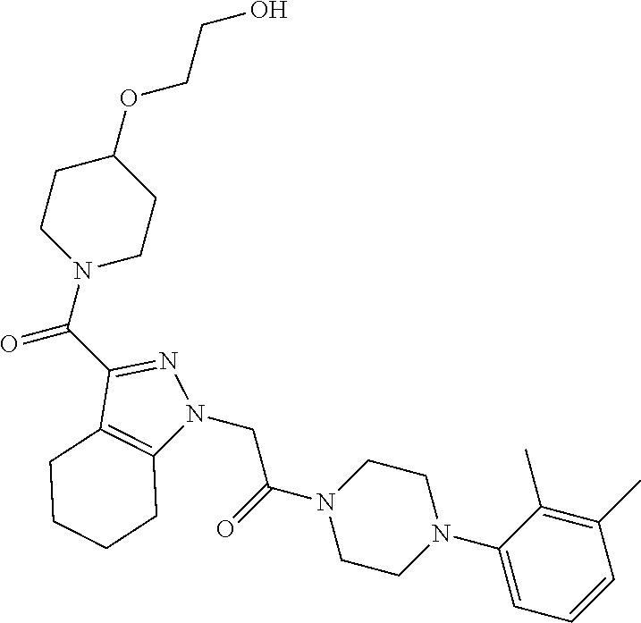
C(N1CCC(OCCO)CC1)(=O)C1=NN(CC(N2CCN(C3=CC=CC(C)=C3C)CC2)=O)C2=C1CCCC2
